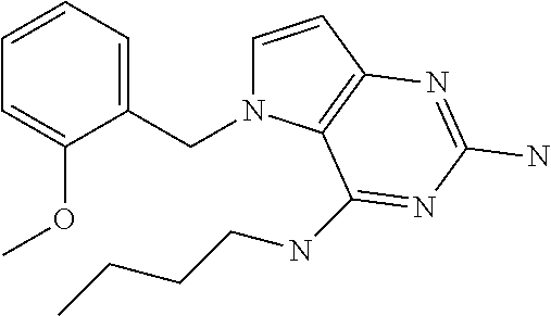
C1=CC2=C(N1CC1=CC=CC=C1OC)C(NCCCC)=NC(N)=N2
